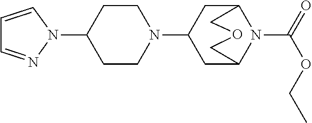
C1=CN(C2CCN(C3CC4N(C(=O)OCC)C(C3)COC4)CC2)N=C1
